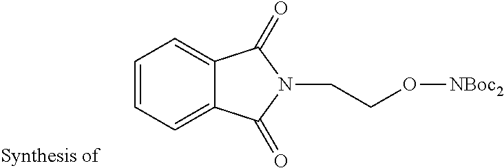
C1=CC=C2C(=C1)C(=O)N(CCO[NBoc2])C2=O
